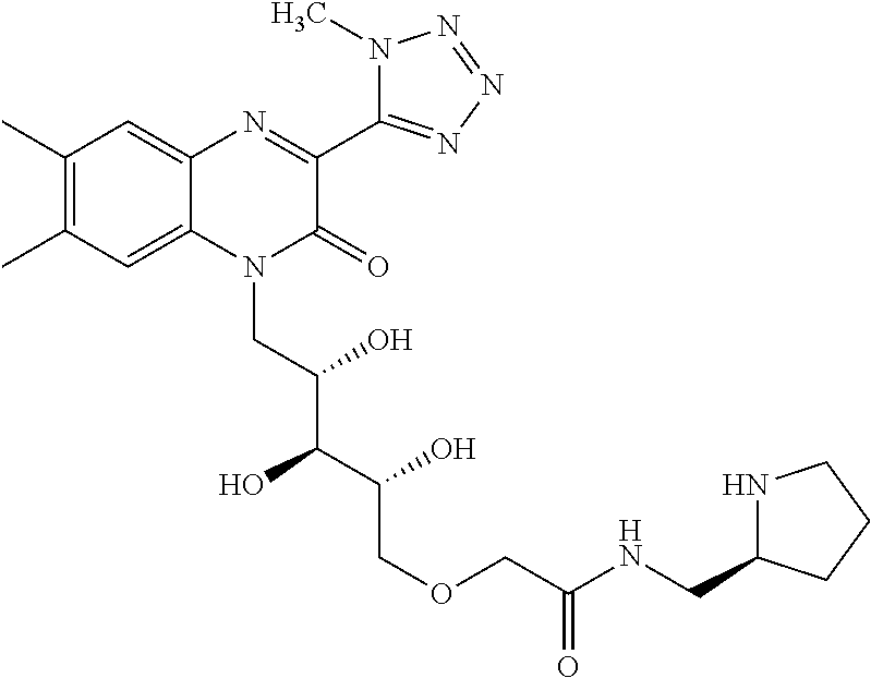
C1(C)=C(C)C=C2C(=C1)N=C(C1=NN=NN1C)C(=O)N2CC(C(C(COCC(NCC1NCCC1)=O)O)O)O
